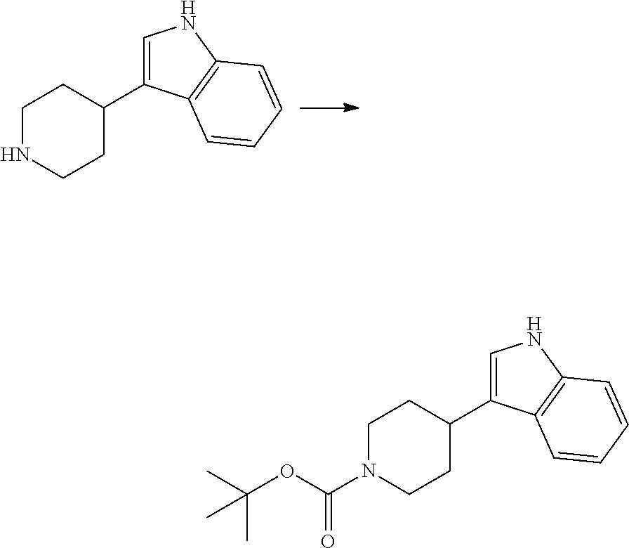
C1NCCC(C2=CNC3=C2C=CC=C3)C1.C1N(C(OC(C)(C)C)=O)CCC(C2=CNC3=C2C=CC=C3)C1
